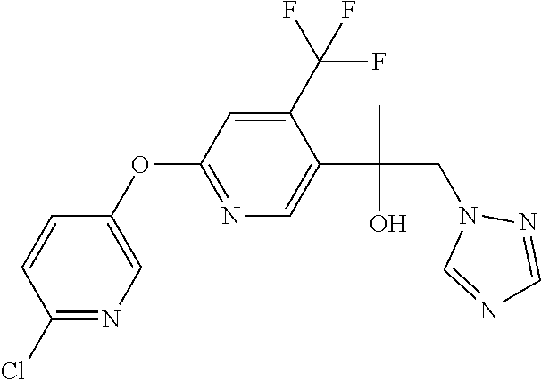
C1(Cl)=NC=C(OC2=NC=C(C(C)(O)CN3C=NC=N3)C(C(F)(F)F)=C2)C=C1
